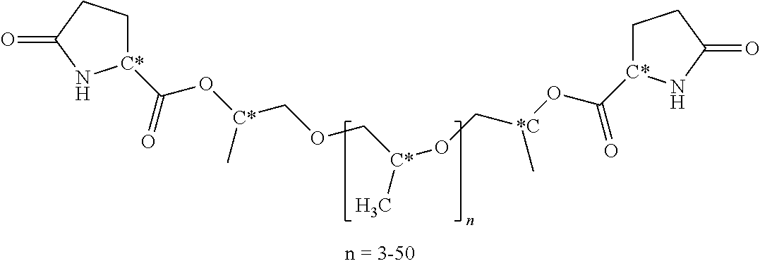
[C*]1(C(O[C*](COC[C*](C)OC[*C](OC([C*]2CCC(=O)N2)=O)C)C)=O)CCC(=O)N1
